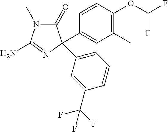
N1(C)C(=O)C(C2=CC(C)=C(OC(F)F)C=C2)(C2=CC=CC(C(F)(F)F)=C2)N=C1N
